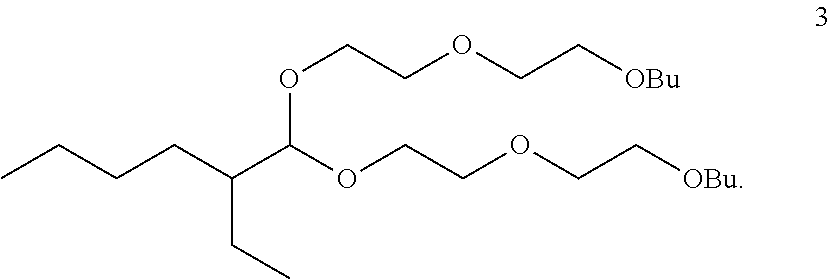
CCCCC(C(OCCOCC[OBu])OCCOCC[OBu])CC
